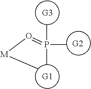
[G1].[G3].[M](C)O=P(C)(C)C
